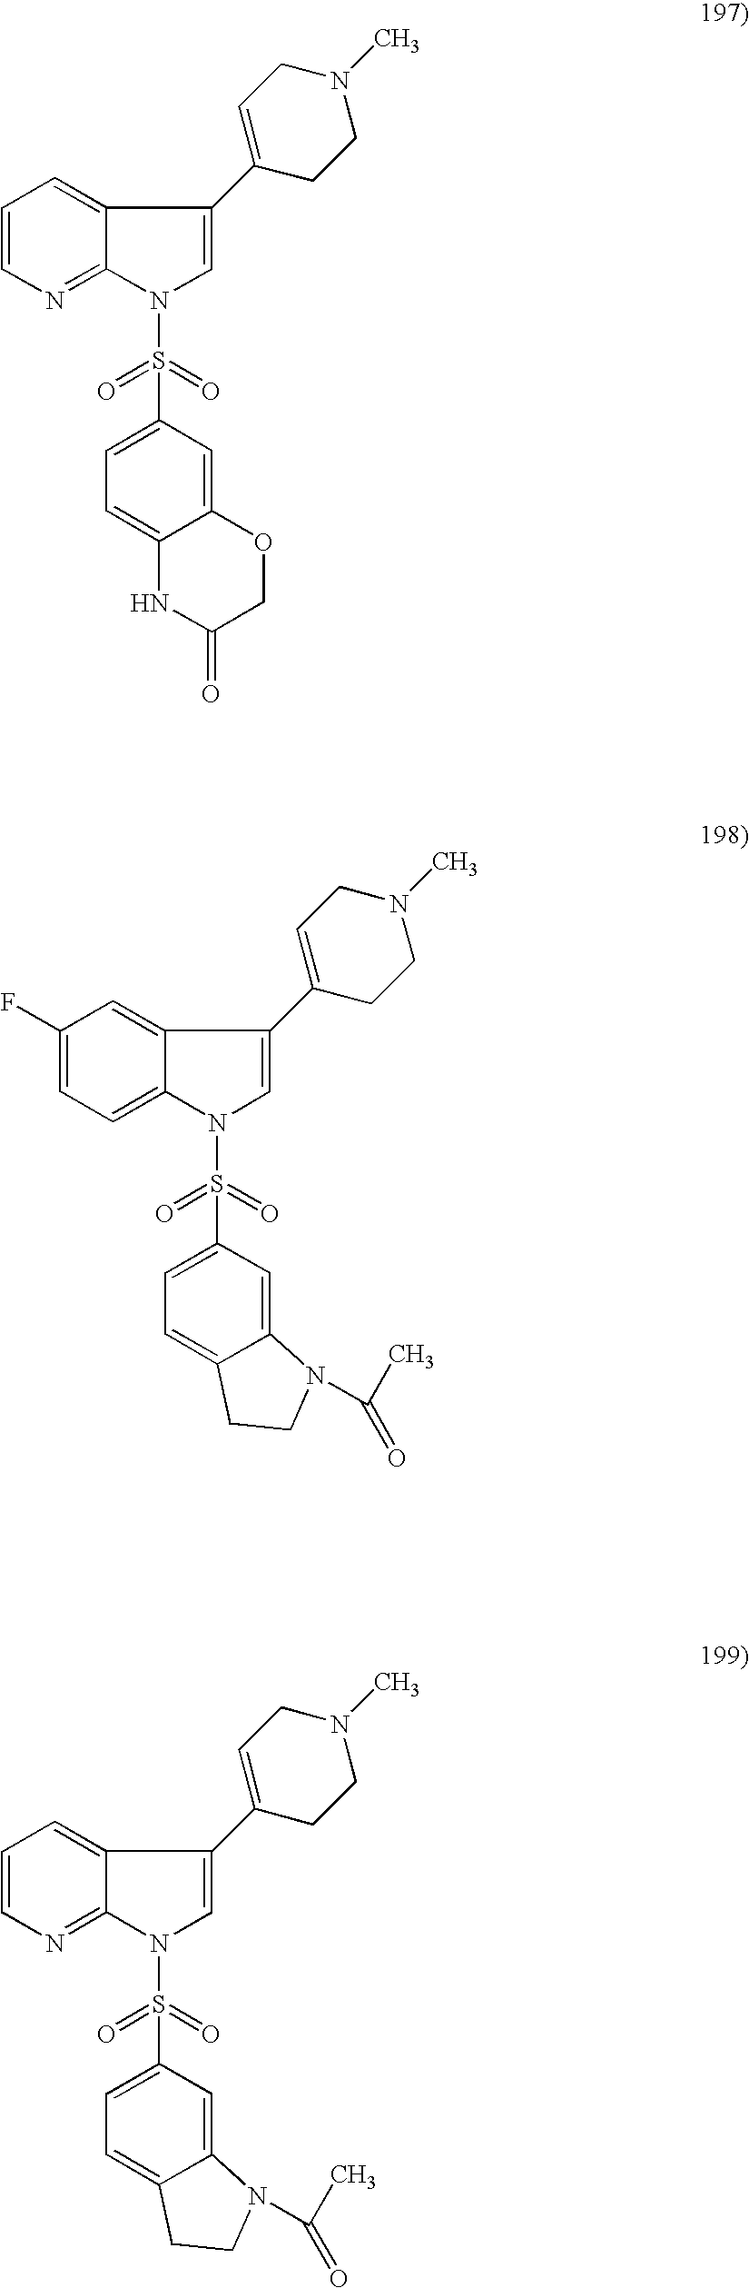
C1=CN=C2C(=C1)C(C1=CCN(C)CC1)=CN2S(=O)(=O)C1=CC=C2C(=C1)OCC(=O)N2.C1(F)=CC=C2C(=C1)C(C1=CCN(C)CC1)=CN2S(=O)(=O)C1=CC=C2C(=C1)N(C(C)=O)CC2.C1=CN=C2C(=C1)C(C1=CCN(C)CC1)=CN2S(=O)(=O)C1=CC=C2C(=C1)N(C(C)=O)CC2
